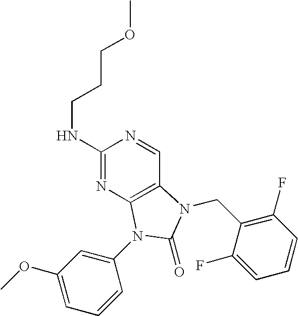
C1(NCCCOC)=NC2=C(C=N1)N(CC1=C(F)C=CC=C1F)C(=O)N2C1=CC(OC)=CC=C1
